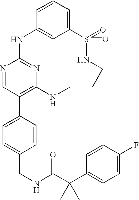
C12=CC=CC(=C1)NC1=NC(=C(C3=CC=C(CNC(C(C4=CC=C(F)C=C4)(C)C)=O)C=C3)C=N1)NCCCNS2(=O)=O
